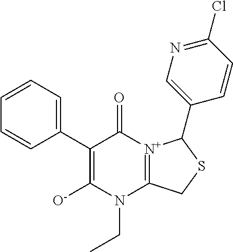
[O-]C1=C(C2=CC=CC=C2)C(=O)[N+]2=C(N1CC)CSC2C1=CN=C(Cl)C=C1
